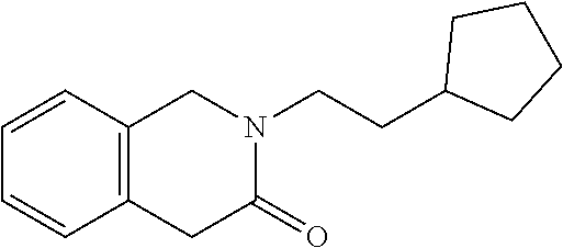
C1=CC2=C(C=C1)CN(CCC1CCCC1)C(=O)C2
